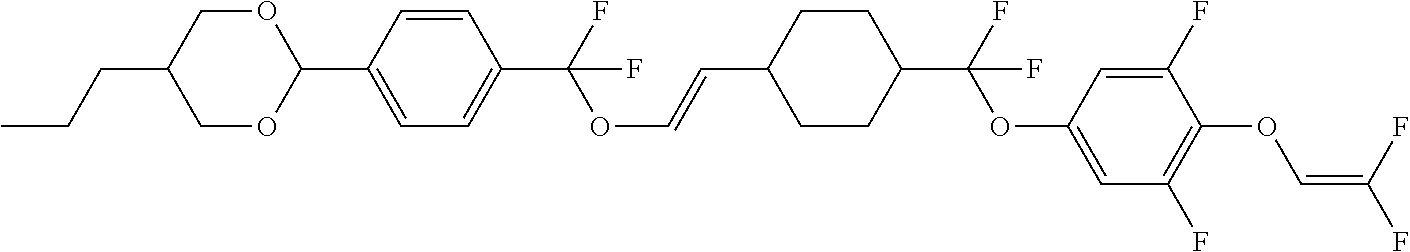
C1OC(C2=CC=C(C(F)(OC=CC3CCC(C(F)(OC4=CC(F)=C(OC=C(F)F)C(F)=C4)F)CC3)F)C=C2)OCC1CCC
